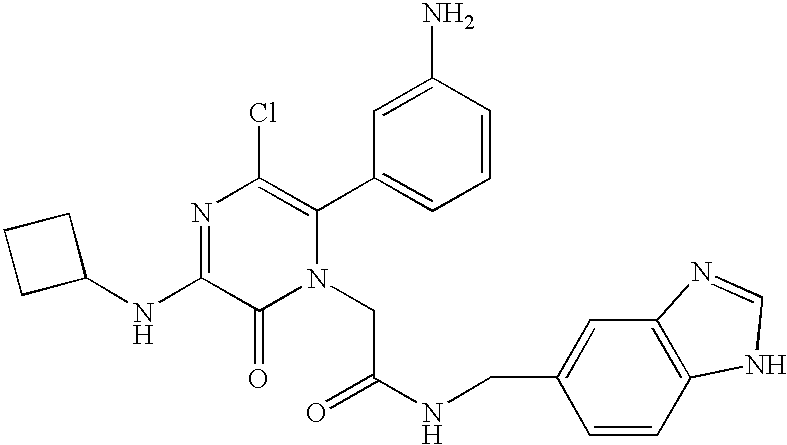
N1=C(NC2CCC2)C(=O)N(CC(NCC2=CC3=C(C=C2)NC=N3)=O)C(C2=CC=CC(N)=C2)=C1Cl
